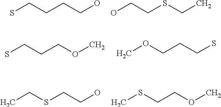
SCCCCO.OCCSCC.SCCCOC.COCCCS.CCSCCO.CSCCOC
